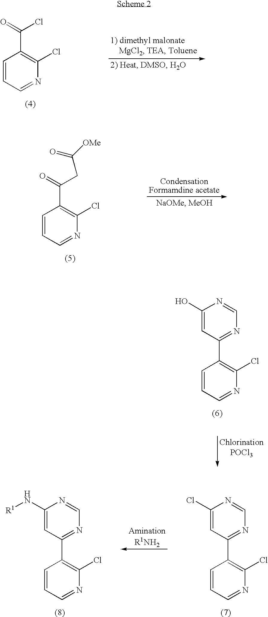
C1=CC=NC(Cl)=C1C(=O)Cl.C1=CC=NC(Cl)=C1C(=O)CC([OMe])=O.C1=CC=NC(Cl)=C1C1=NC=NC(O)=C1.C1=CC=NC(Cl)=C1C1=NC=NC(N[R1])=C1.C1=CC=NC(Cl)=C1C1=NC=NC(Cl)=C1
